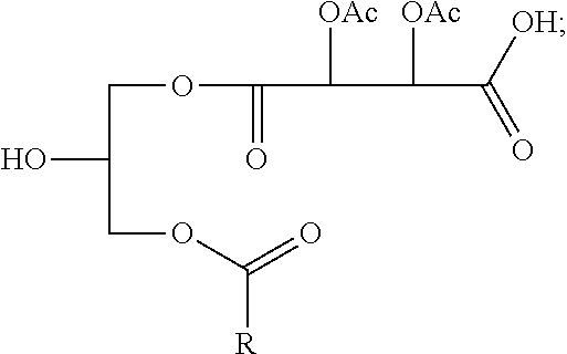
C(C(COC(=O)[R])O)OC(C(C(C([OH])=O)[OAc])[OAc])=O
